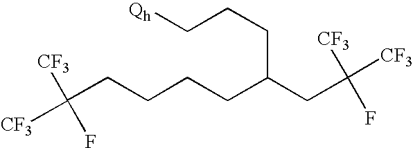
C([CF3])([CF3])(F)CCCCC(CC(F)([CF3])[CF3])CCC[Qh]
